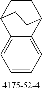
C1=C2C(=CC=C1)C1CCC2CC1
